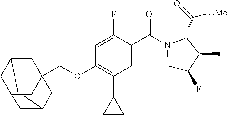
C12CC3CC(C1)CC(COC1=C(C4CC4)C=C(C(N4CC(F)C(C)C4C(=O)[OMe])=O)C(F)=C1)(C2)C3
